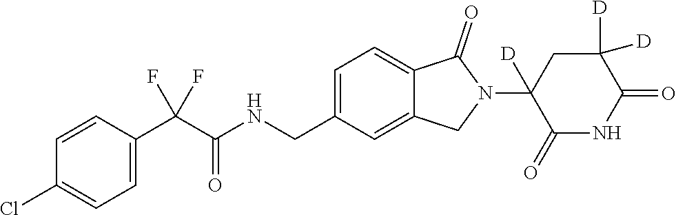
C1=CC(C(C(NCC2=CC=C3C(=C2)CN(C2([D])C(=O)NC(=O)C([D])([D])C2)C3=O)=O)(F)F)=CC=C1Cl
